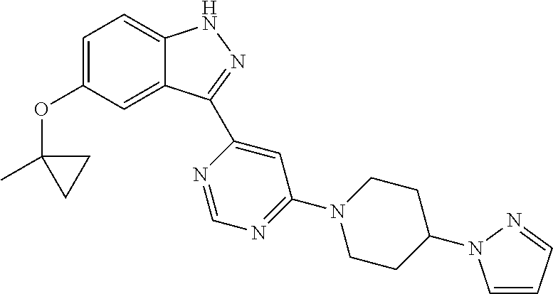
C1=C(OC2(C)CC2)C=C2C(=C1)NN=C2C1=CC(N2CCC(N3C=CC=N3)CC2)=NC=N1
